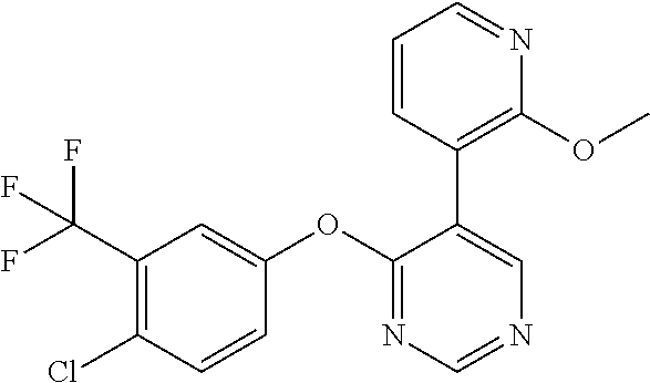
C1(C(F)(F)F)=C(Cl)C=CC(OC2=NC=NC=C2C2=C(OC)N=CC=C2)=C1
